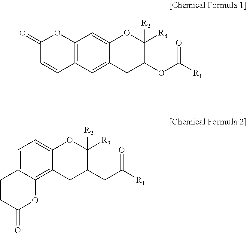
C1(=O)C=CC2=C(O1)C=C1C(=C2)CC(OC([R1])=O)C([R3])([R2])O1.C12=CC=C3C(=C1OC(=O)C=C2)CC(CC([R1])=O)C([R3])([R2])O3
